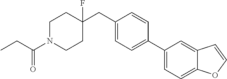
C1N(C(CC)=O)CCC(F)(CC2=CC=C(C3=CC=C4C(=C3)C=CO4)C=C2)C1
